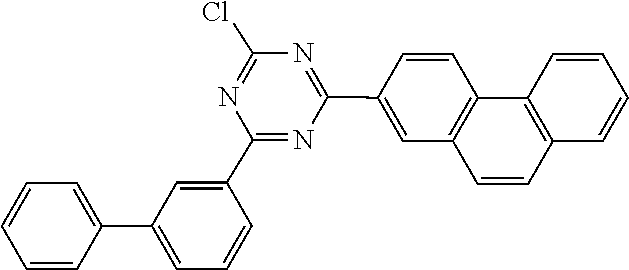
C1=CC=C(C2=CC=CC(C3=NC(C4=CC5=C(C=C4)C4=C(C=CC=C4)C=C5)=NC(Cl)=N3)=C2)C=C1
